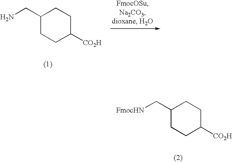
NCC1CCC([CO2H])CC1.[FmocHN]CC1CCC([CO2H])CC1
